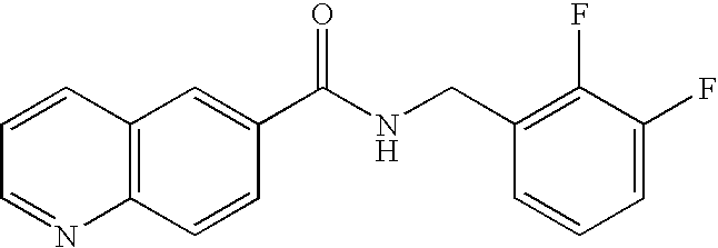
C1=CC=NC2=C1C=C(C(NCC1=C(F)C(F)=CC=C1)=O)C=C2
